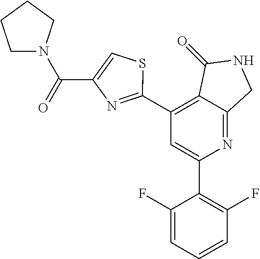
C1(C2=NC(C(N3CCCC3)=O)=CS2)=C2C(=NC(C3=C(F)C=CC=C3F)=C1)CNC2=O
